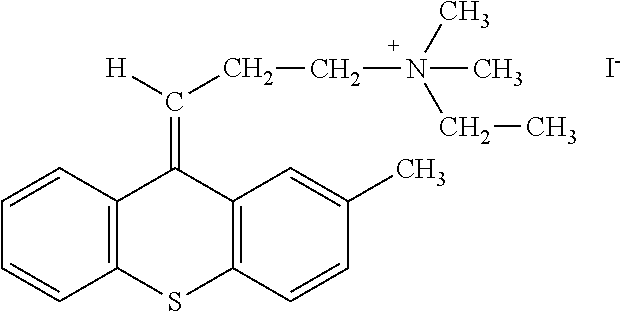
C12=C(C=CC=C1)C(=C(CCN(CC)(C)C)[H])C1=C(S2)C=CC(C)=C1.[I-]
